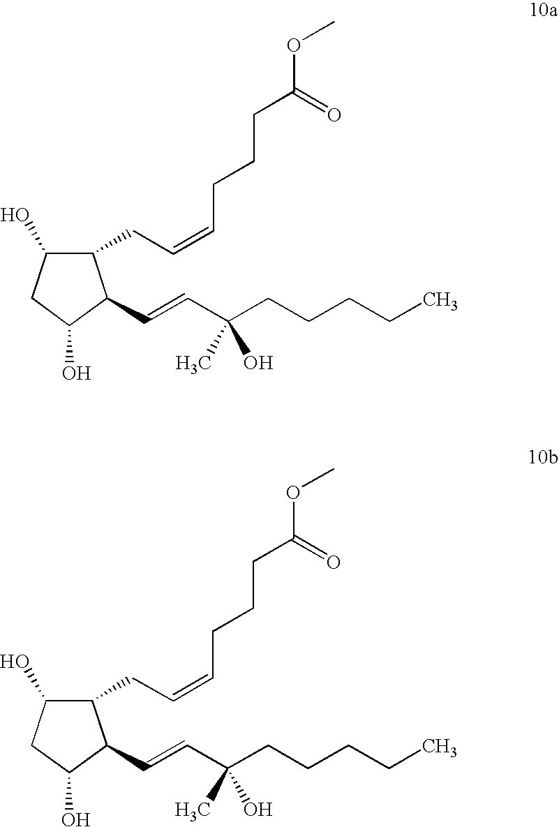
C1(O)C(CC=CCCCC(OC)=O)C(C=CC(CCCCC)(C)O)C(O)C1.C1(O)C(CC=CCCCC(OC)=O)C(C=CC(CCCCC)(C)O)C(O)C1
